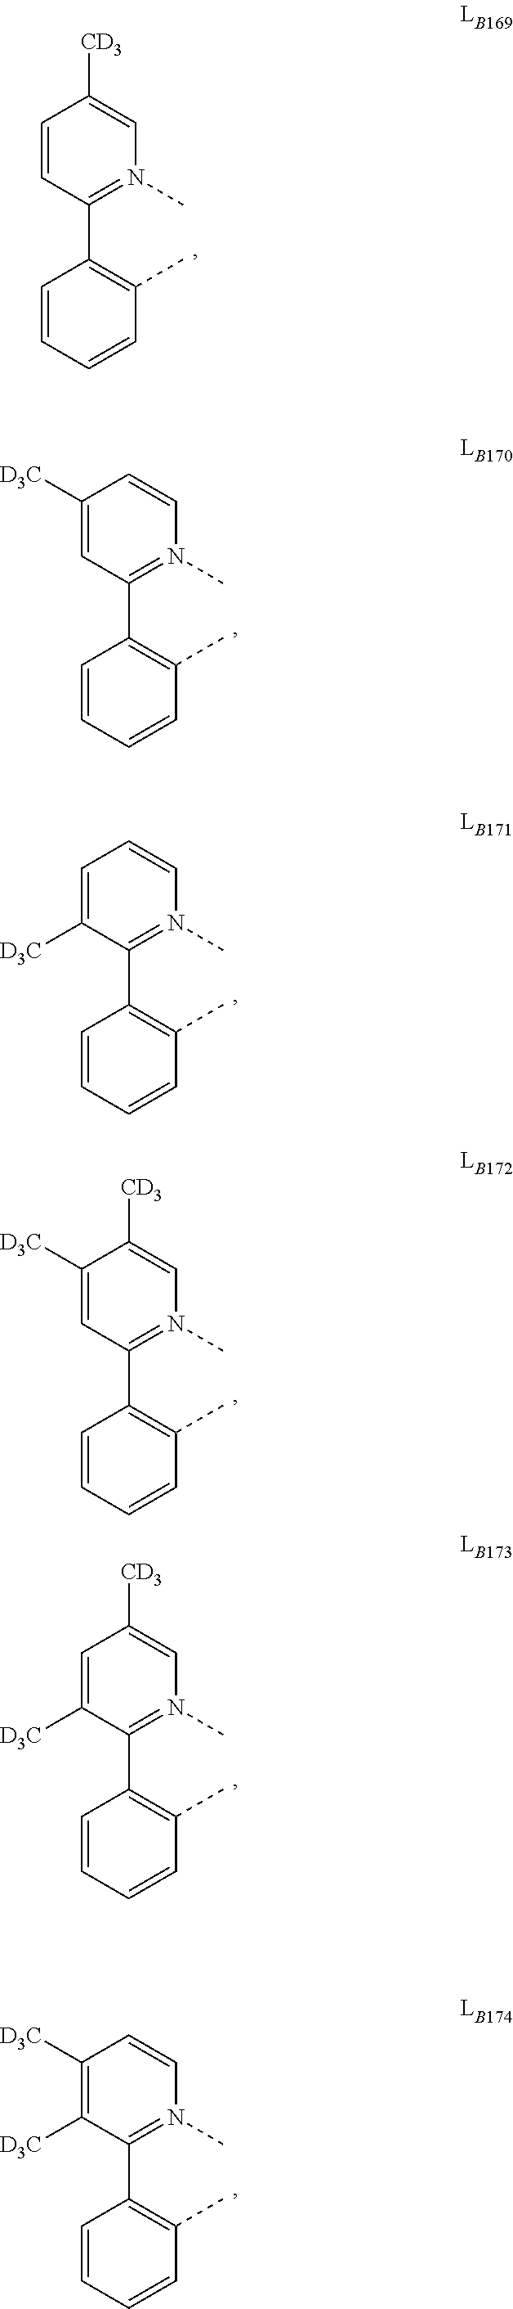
C1(C2=C(C)C=CC=C2)=N(C)C=C([CD3])C=C1.C1(C2=C(C)C=CC=C2)=N(C)C=CC([D3C])=C1.C1(C2=C(C)C=CC=C2)=N(C)C=CC=C1[D3C].C1(C2=C(C)C=CC=C2)=N(C)C=C([CD3])C([D3C])=C1.C1(C2=C(C)C=CC=C2)=N(C)C=C([CD3])C=C1[D3C].C1(C2=C(C)C=CC=C2)=N(C)C=CC([D3C])=C1[D3C]
